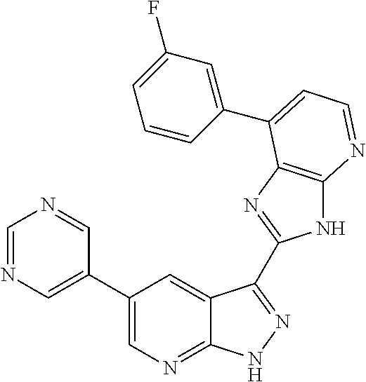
C1=NC=C(C2=CN=C3C(=C2)C(C2=NC4=C(N2)N=CC=C4C2=CC(F)=CC=C2)=NN3)C=N1
